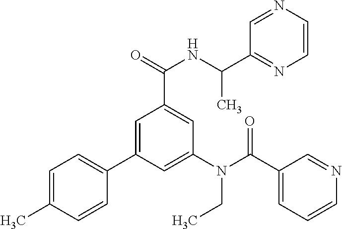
C1=C(C)C=CC(C2=CC(C(=O)NC(C)C3=NC=CN=C3)=CC(N(C(C3=CC=CN=C3)=O)CC)=C2)=C1
